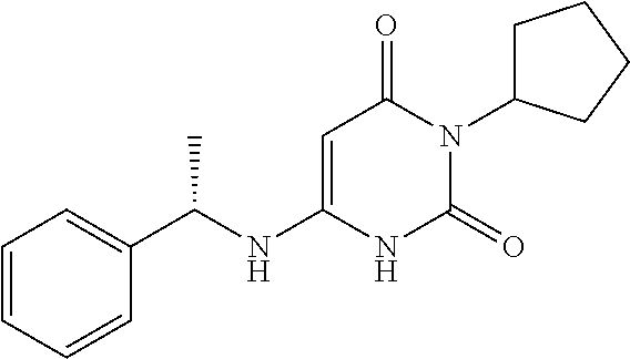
C1=CC=CC(C(NC2=CC(=O)N(C3CCCC3)C(=O)N2)C)=C1
